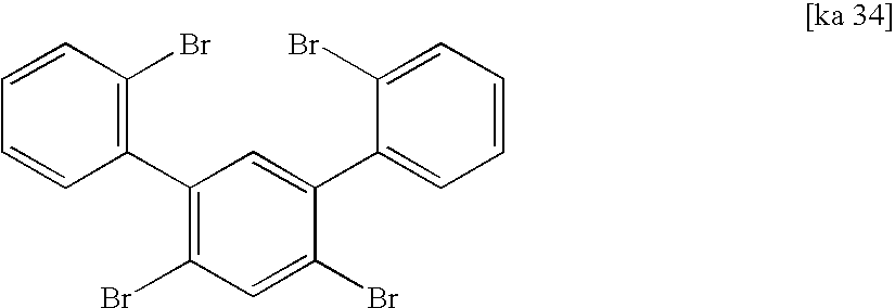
C1(C2=C(Br)C=C(Br)C(C3=CC=CC=C3Br)=C2)=C(Br)C=CC=C1
